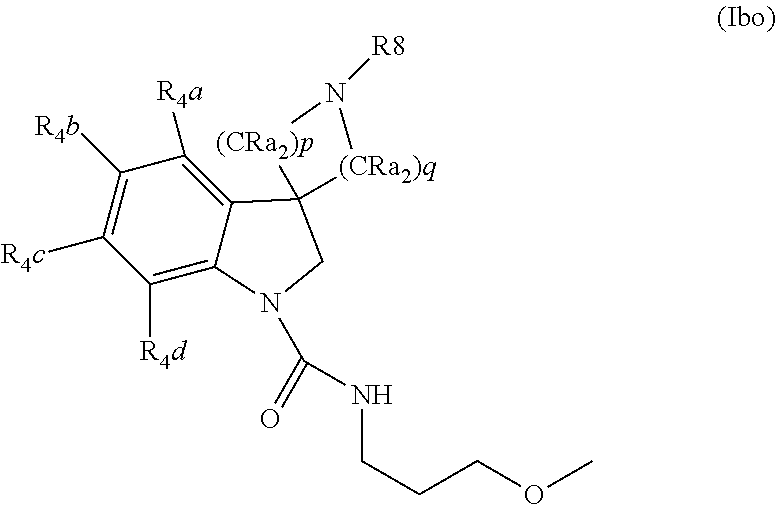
C1([R4d])=C2C(=C([R4a])C([R4b])=C1[R4c])C1(CN2C(=O)NCCCOC)[(CRa2)q]N([R8])[(CRa2)p]1
